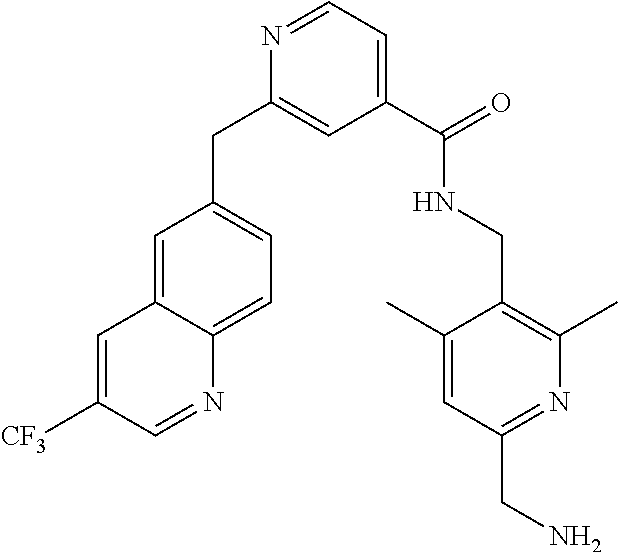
C1=C2C(=CC=C1CC1=CC(C(=O)NCC3=C(C)N=C(CN)C=C3C)=CC=N1)N=CC([CF3])=C2
